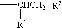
C[CHCH2][R1]
